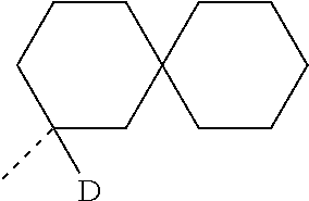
C1CCC(C)([D])CC12CCCCC2
